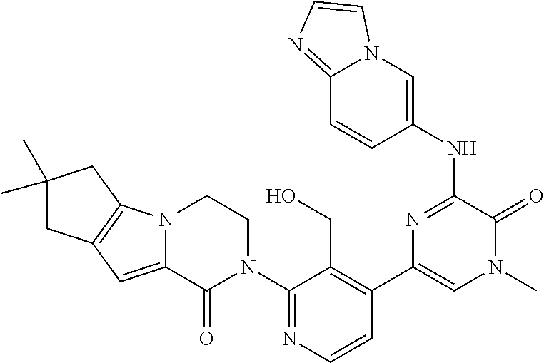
C1(N2CCN3C(=CC4=C3CC(C)(C)C4)C2=O)=NC=CC(C2=CN(C)C(=O)C(NC3=CN4C(=NC=C4)C=C3)=N2)=C1CO
